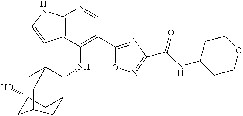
C12=C(C(NC3C4CC5(O)CC3CC(C5)C4)=C(C3=NC(C(NC4CCOCC4)=O)=NO3)C=N1)C=CN2
